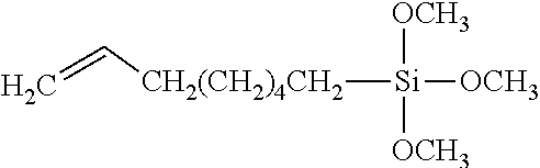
[CH2(CH2)4CH2]([Si]([OCH3])([OCH3])[OCH3])C=C
